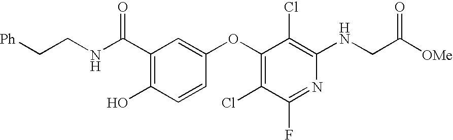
C(C1=C(O)C=CC(OC2=C(Cl)C(F)=NC(NCC([OMe])=O)=C2Cl)=C1)(=O)NCC[Ph]
